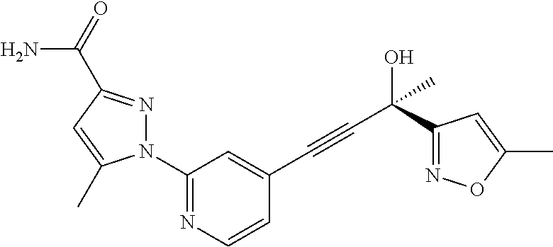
N1(C2=NC=CC(C#CC(C3=NOC(C)=C3)(C)O)=C2)N=C(C(=O)N)C=C1C
